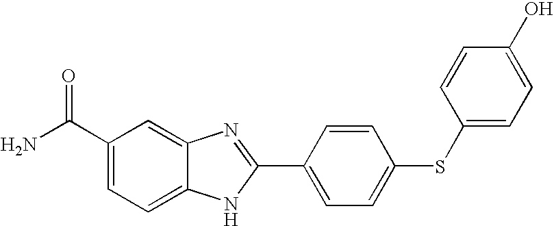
C1(C(N)=O)=CC=C2C(=C1)N=C(C1=CC=C(SC3=CC=C(O)C=C3)C=C1)N2
